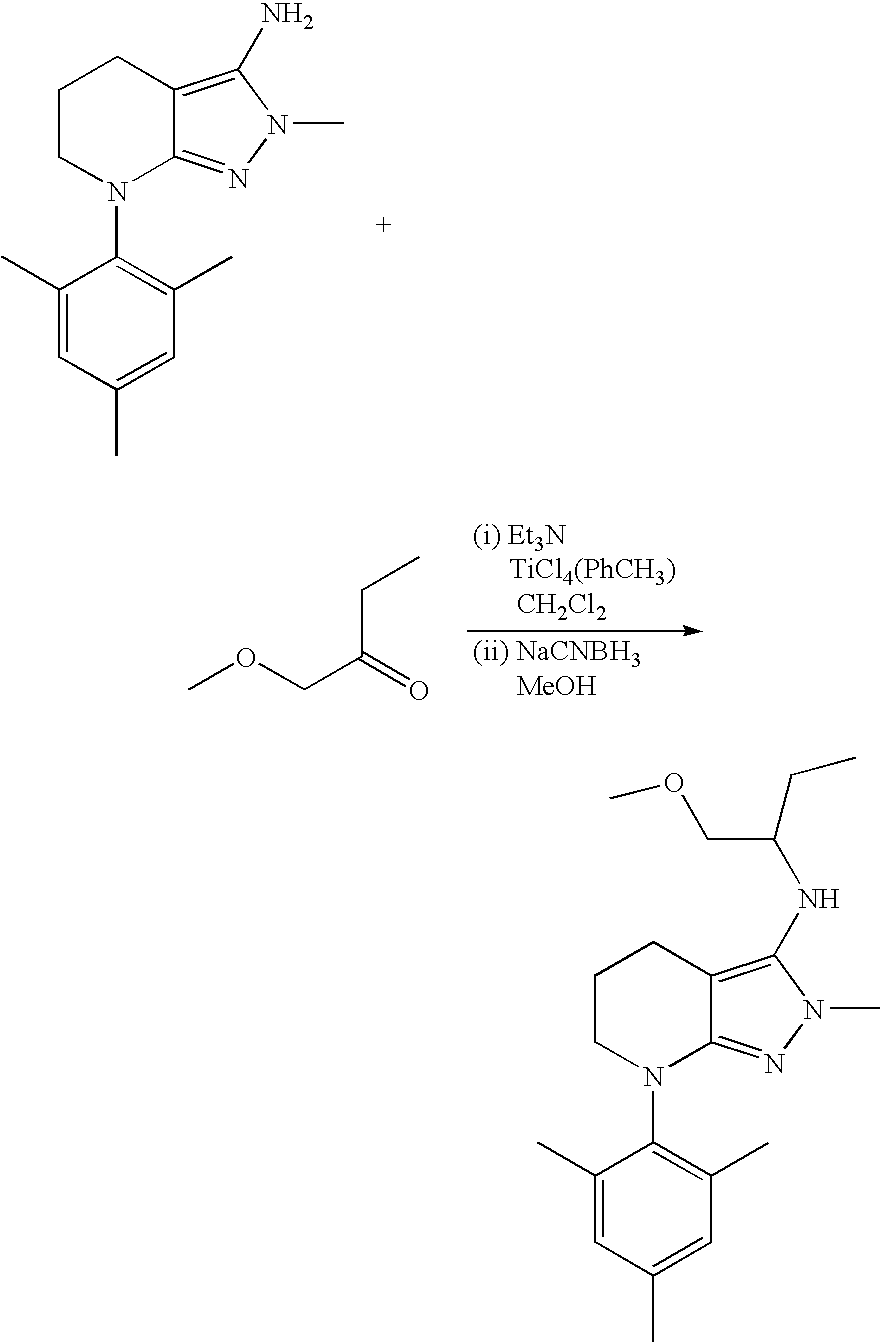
C1(C)=CC(C)=CC(C)=C1N1C2=NN(C)C(N)=C2CCC1.COCC(=O)CC.C1(C)=CC(C)=CC(C)=C1N1C2=NN(C)C(NC(COC)CC)=C2CCC1
